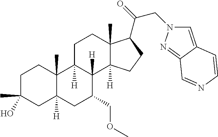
C1C(C)(O)CC2([H])C(C)(C1)C1([H])C([H])(C(COC)C2)C2([H])C(C)(CC1)C(C(=O)CN1C=C3C(=N1)C=NC=C3)CC2
